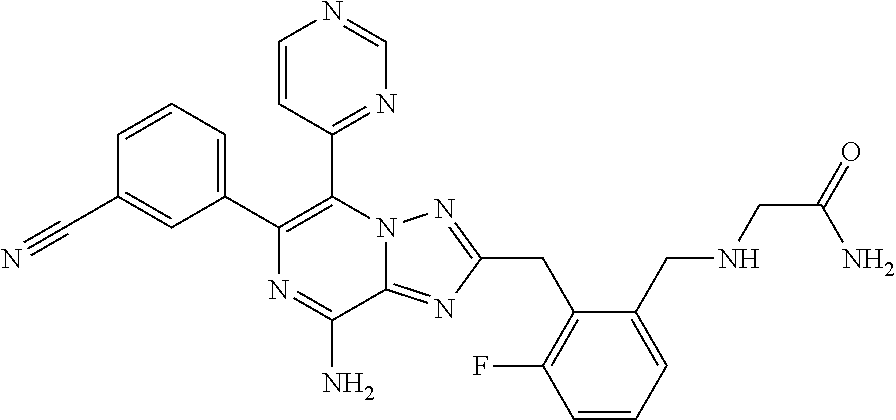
C1=CC(C#N)=CC(C2=C(C3=NC=NC=C3)N3C(=NC(CC4=C(F)C=CC=C4CNCC(=O)N)=N3)C(N)=N2)=C1
